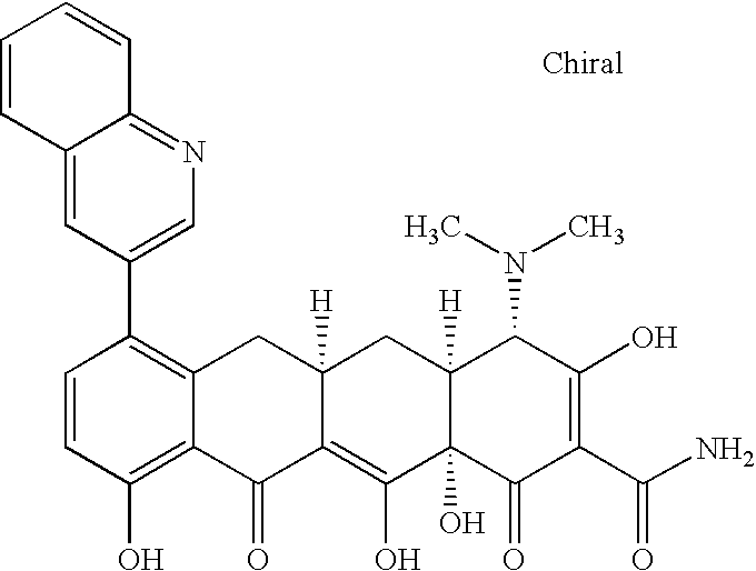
C1=CC(O)=C2C(=C1C1=CN=C3C(=C1)C=CC=C3)CC1([H])C(=C(O)C3(O)C([H])(C1)C(N(C)C)C(O)=C(C(N)=O)C3=O)C2=O
